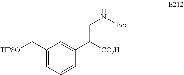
C1(C[TIPSO])=CC=CC(C([CO2H])CN[Boc])=C1
